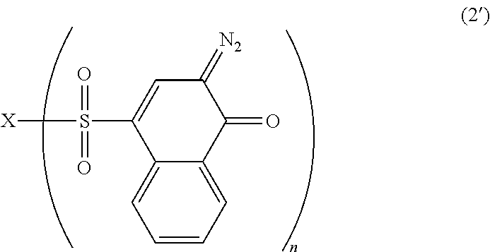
C1=CC=C2C(=C1)C(S([X])(=O)=O)=CC(=[N2])C2=O
